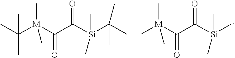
C[M](C(C([Si](C)(C)C)=O)=O)(C)C.C(C)(C)([M](C(C([Si](C(C)(C)C)(C)C)=O)=O)(C)C)C
